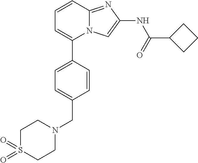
C1=CC(C2=CC=CC3=NC(NC(=O)C4CCC4)=CN23)=CC=C1CN1CCS(=O)(=O)CC1
